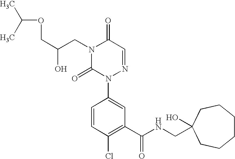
C(C(CN1C(=O)N(C2=CC(C(NCC3(O)CCCCCC3)=O)=C(Cl)C=C2)N=CC1=O)O)OC(C)C
